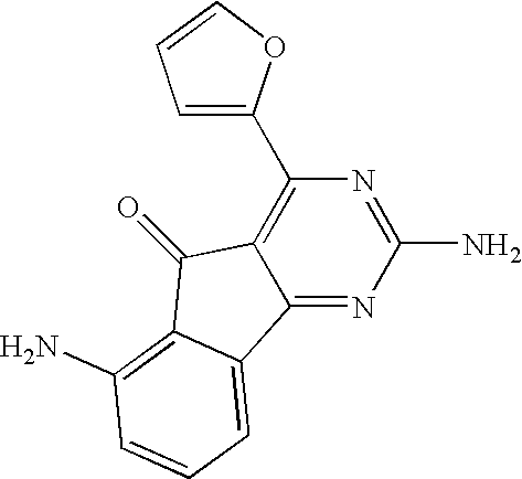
C12=NC(N)=NC(C3=CC=CO3)=C1C(=O)C1=C(N)C=CC=C21
